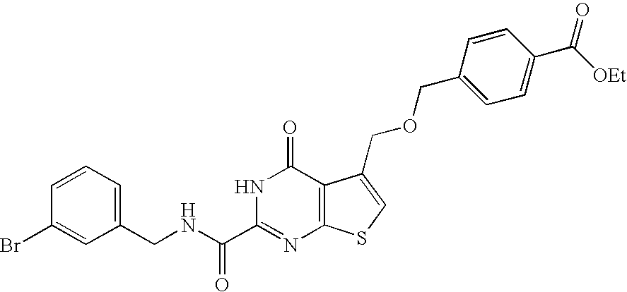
C1(CNC(C2=NC3=C(C(=O)N2)C(COCC2=CC=C(C([OEt])=O)C=C2)=CS3)=O)=CC=CC(Br)=C1
